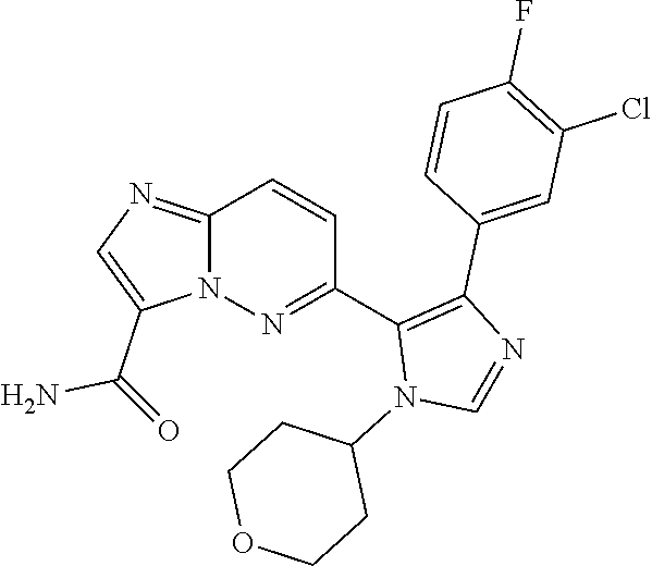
C12=NC=C(C(=O)N)N1N=C(C1=C(C3=CC(Cl)=C(F)C=C3)N=CN1C1CCOCC1)C=C2
